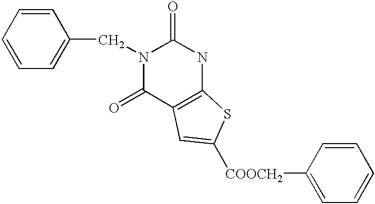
C1=CC=CC=C1CN1C(=O)C2=C(NC1=O)SC([COOCH2]C1=CC=CC=C1)=C2
